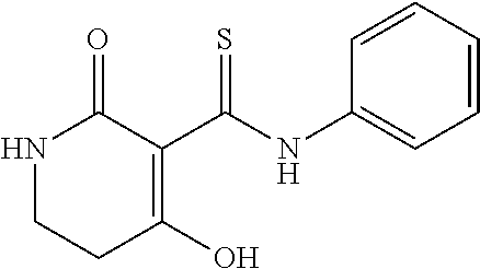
N1CCC(O)=C(C(NC2=CC=CC=C2)=S)C1=O
